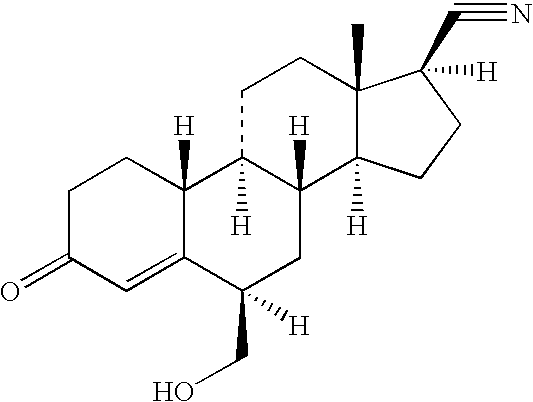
C1=C2C([H])(CCC1=O)C1([H])C([H])(CC2([H])CO)C2([H])C(C)(CC1)C(C#N)([H])CC2
